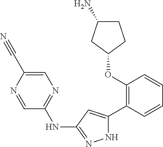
C1(OC2=C(C3=CC(NC4=NC=C(C#N)N=C4)=NN3)C=CC=C2)CCC(N)C1
